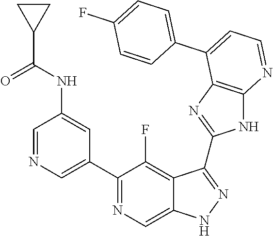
C1=NC=C(C2=NC=C3C(=C2F)C(C2=NC4=C(N2)N=CC=C4C2=CC=C(F)C=C2)=NN3)C=C1NC(C1CC1)=O
